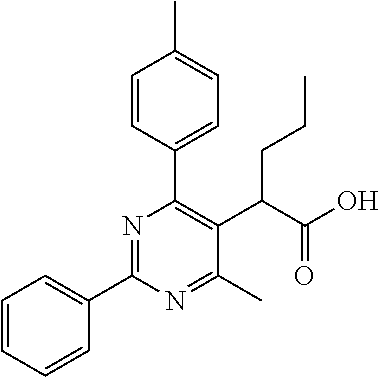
C1(C2=NC(C3=CC=C(C)C=C3)=C(C(C(O)=O)CCC)C(C)=N2)=CC=CC=C1
